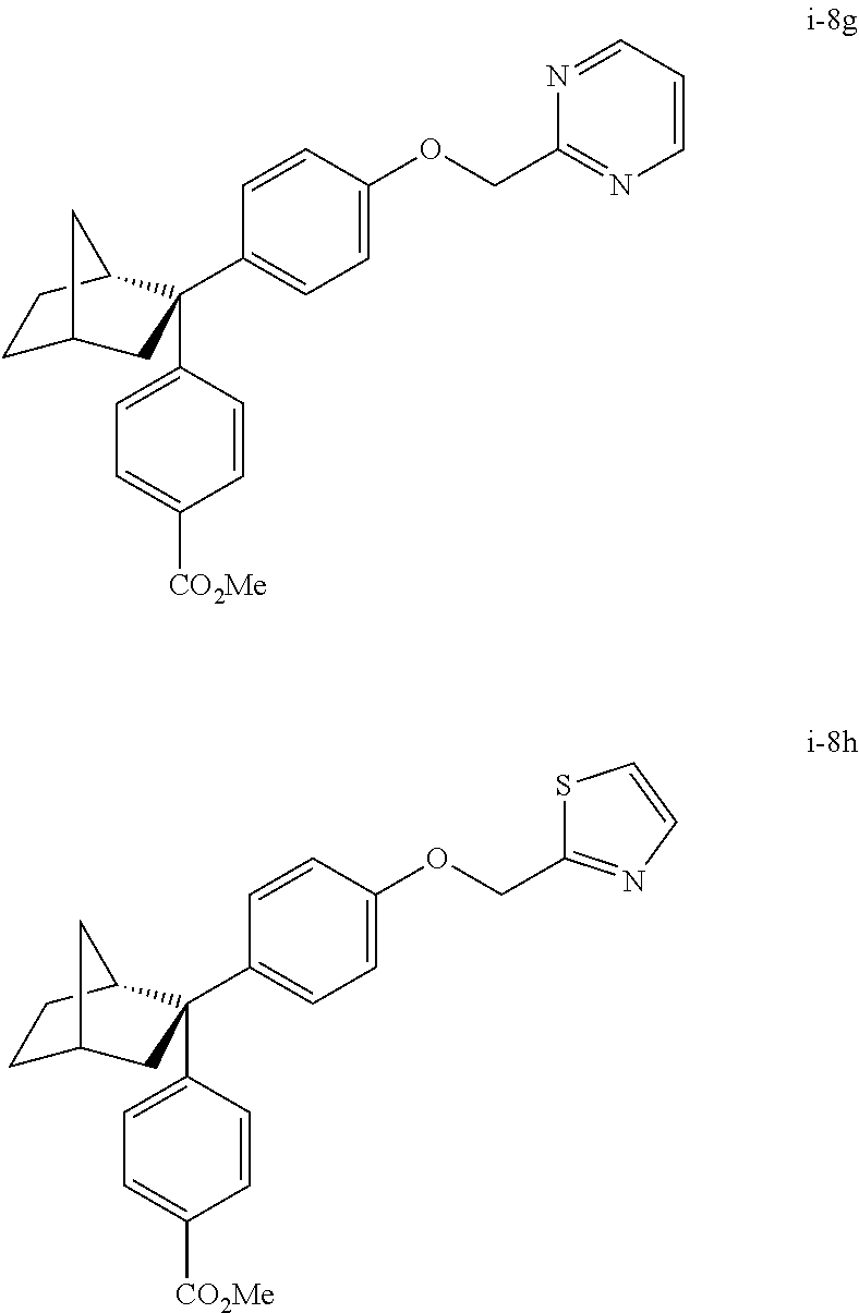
C1=CC(OCC2=NC=CC=N2)=CC=C1C1(C2=CC=C([CO2Me])C=C2)CC2CCC1C2.C1=CC(OCC2=NC=CS2)=CC=C1C1(C2=CC=C([CO2Me])C=C2)CC2CCC1C2
